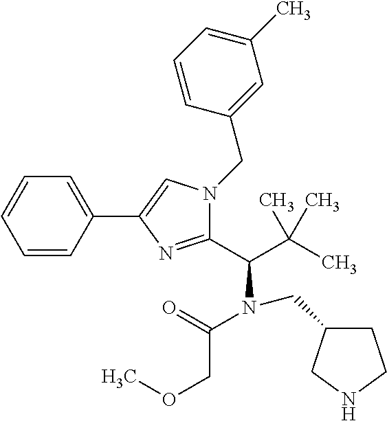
C1=CC(C2=CN(CC3=CC(C)=CC=C3)C(C(C(C)(C)C)N(C(=O)COC)CC3CCNC3)=N2)=CC=C1
